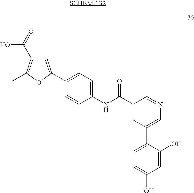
C1=C(C2=CC=C(NC(C3=CC(C4=CC=C(O)C=C4O)=CN=C3)=O)C=C2)OC(C)=C1C(=O)O
